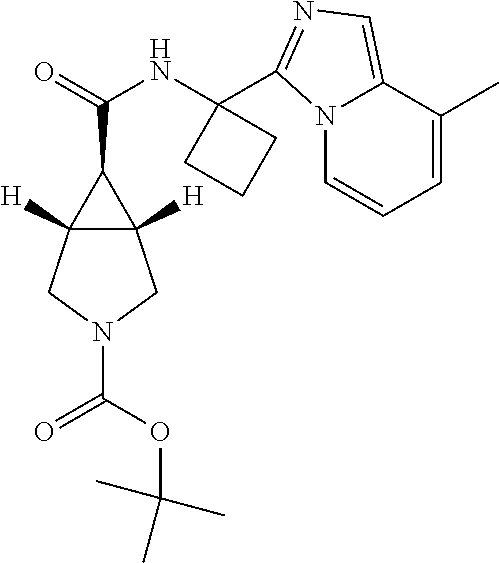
N12C=CC=C(C)C1=CN=C2C1(NC(=O)C2C3([H])C2([H])CN(C(OC(C)(C)C)=O)C3)CCC1
